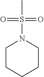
C1CCCCN1S(=O)(=O)C
